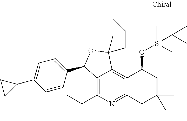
C12=C(C(C)C)N=C3C(=C1C1(OC2C2=CC=C(C4CC4)C=C2)CCCC1)C(O[Si](C(C)(C)C)(C)C)CC(C)(C)C3
